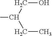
C(O)C(C)CC
